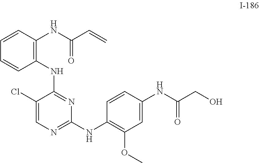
C1=CC(NC(=O)C=C)=C(NC2=NC(NC3=C(OC)C=C(NC(CO)=O)C=C3)=NC=C2Cl)C=C1
